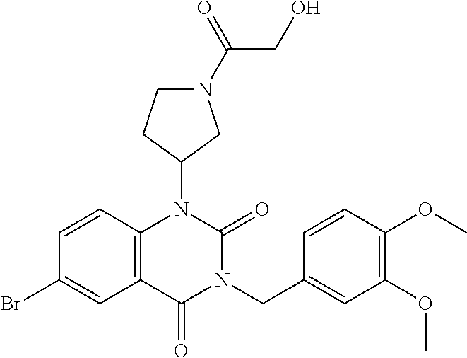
C1=CC2=C(C=C1Br)C(=O)N(CC1=CC(OC)=C(OC)C=C1)C(=O)N2C1CN(C(=O)CO)CC1
